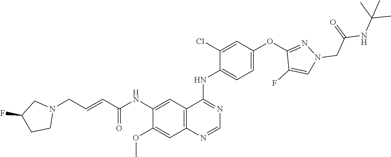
O=C(C=CCN1CC(F)CC1)NC1=CC2=C(C=C1OC)N=CN=C2NC1=CC=C(OC2=NN(CC(NC(C)(C)C)=O)C=C2F)C=C1Cl
